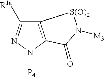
C12=C(N([P4])N=C1[R1a])C(=O)N([M3])[S(O)2]2
